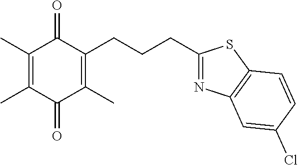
C1(C)=C(C)C(=O)C(C)=C(CCCC2=NC3=C(S2)C=CC(Cl)=C3)C1=O
